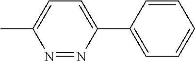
CC1=CC=C(C2=CC=CC=C2)N=N1
